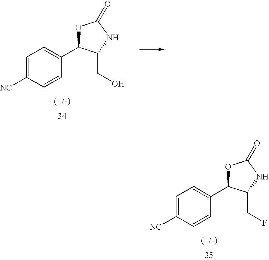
C1=C([NC])C=CC(C2OC(=O)NC2CO)=C1.C1=C([NC])C=CC(C2OC(=O)NC2CF)=C1
